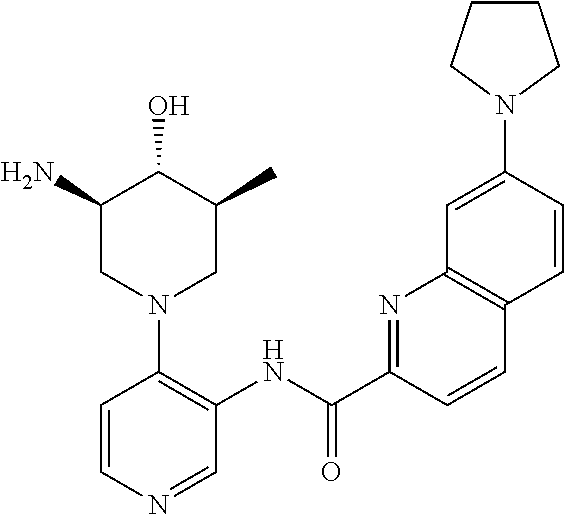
N(C(C1=NC2=C(C=C1)C=CC(N1CCCC1)=C2)=O)C1=C(N2CC(C)C(O)C(N)C2)C=CN=C1
